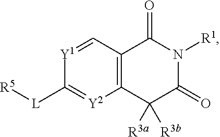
[L](C1=[Y2]C2=C(C=[Y1]1)C(=O)N([R1])C(=O)C2([R3a])[R3b])[R5]
